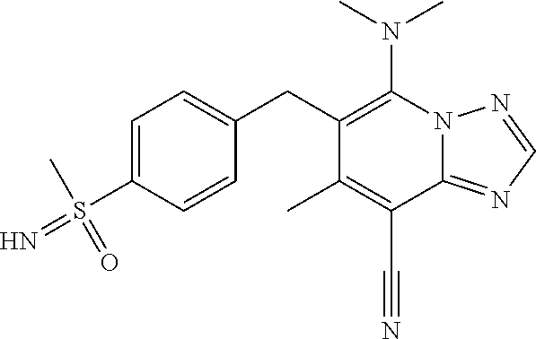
N(C1=C(CC2=CC=C(S(C)(=N)=O)C=C2)C(C)=C(C#N)C2=NC=NN12)(C)C
